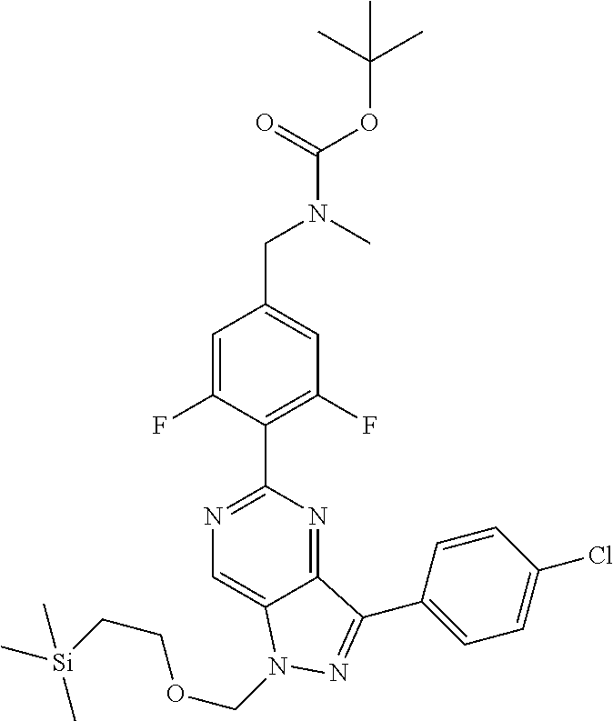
C1=C(F)C(C2=NC=C3C(=N2)C(C2=CC=C(Cl)C=C2)=NN3COCC[Si](C)(C)C)=C(F)C=C1CN(C)C(=O)OC(C)(C)C
